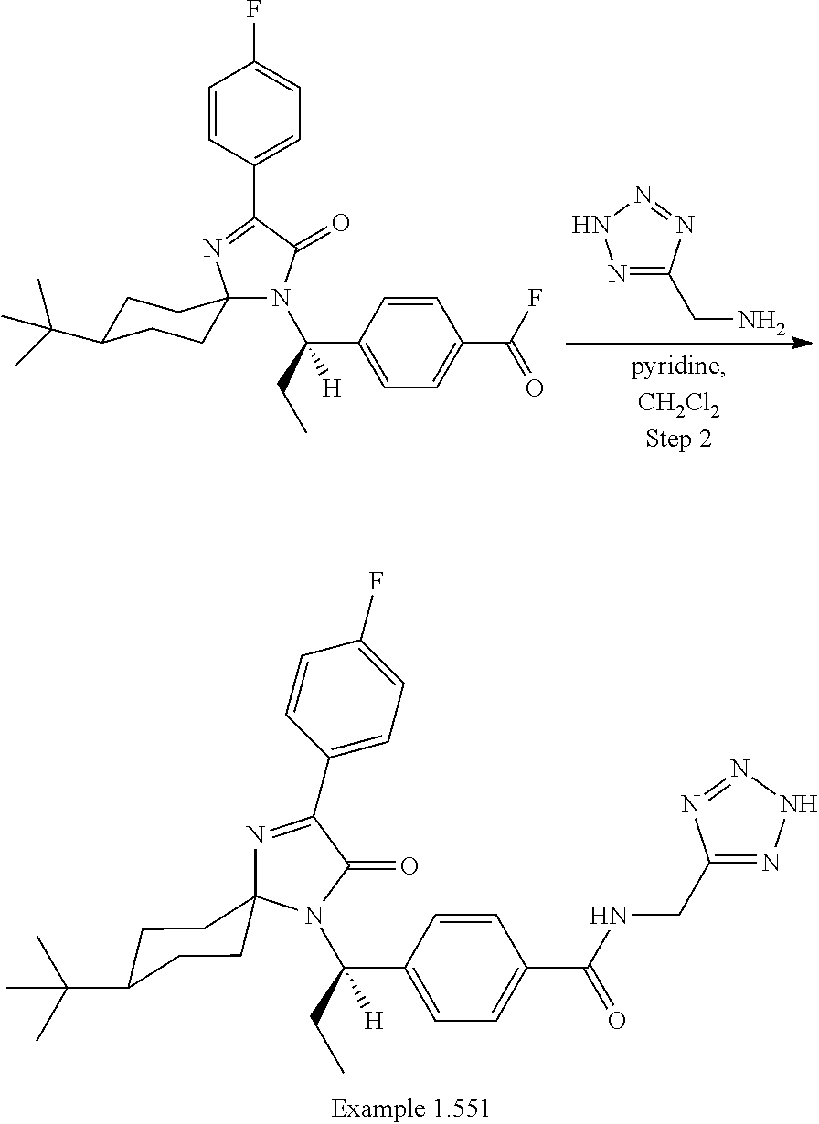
N1=C(CN)N=NN1.N1(C(CC)(C2=CC=C(C(=O)F)C=C2)[H])C(=O)C(C2=CC=C(F)C=C2)=NC12CCC(C(C)(C)C)CC2.C(CC)(C1=CC=C(C(=O)NCC2=NNN=N2)C=C1)([H])N1C(=O)C(C2=CC=C(F)C=C2)=NC12CCC(C(C)(C)C)CC2
